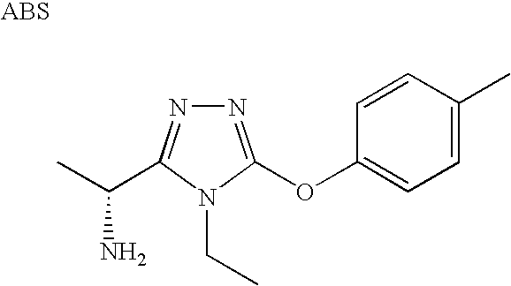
N1=C(OC2=CC=C(C)C=C2)N(CC)C(C(C)N)=N1
